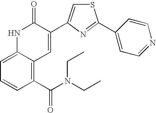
S1C=C(C2=CC3=C(C(=O)N(CC)CC)C=CC=C3NC2=O)N=C1C1=CC=NC=C1
